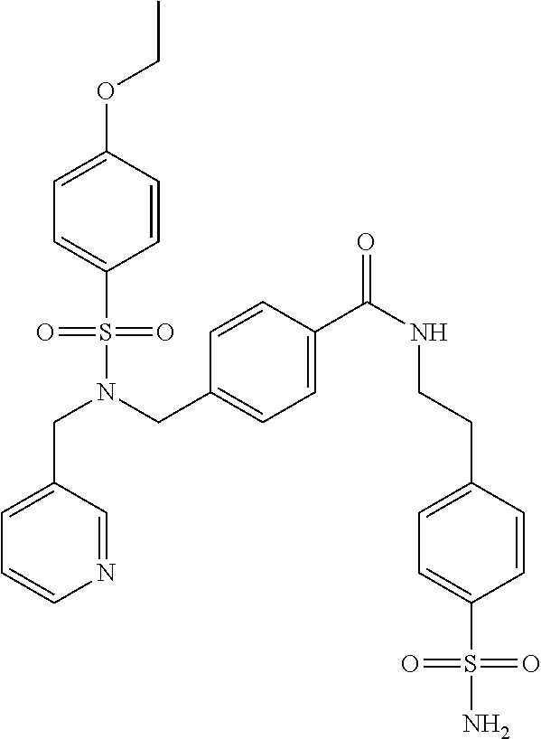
C1=CC(OCC)=CC=C1S(N(CC1=CC=C(C(NCCC2=CC=C(S(N)(=O)=O)C=C2)=O)C=C1)CC1=CC=CN=C1)(=O)=O
